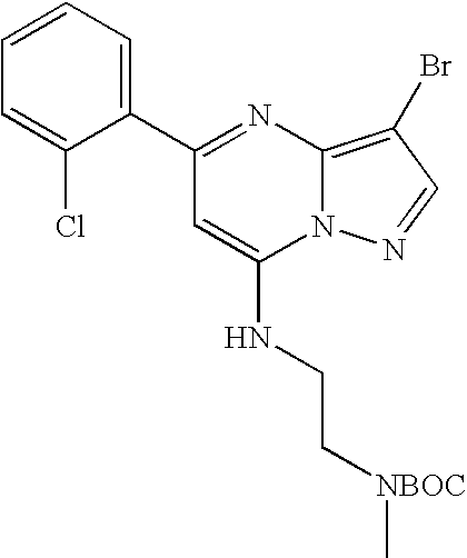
C1(C2=CC=CC=C2Cl)=NC2=C(Br)C=NN2C(NCC[NBOC]C)=C1
